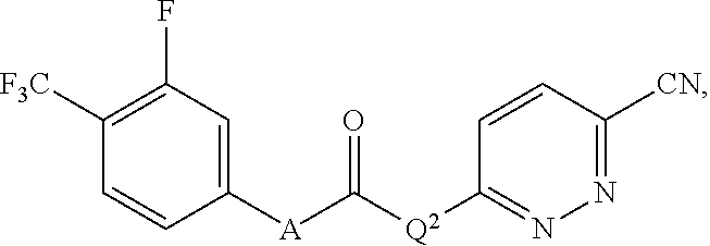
[Q2](C([A]C1=CC(F)=C([F3C])C=C1)=O)C1=NN=C([CN])C=C1
